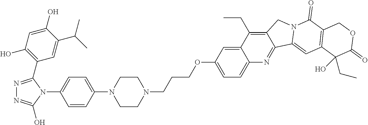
N1=C(C2=C(O)C=C(O)C(C(C)C)=C2)N(C2=CC=C(N3CCN(CCCOC4=CC=C5C(=C4)C(CC)=C4C(=N5)C5=CC6=C(C(=O)N5C4)COC(=O)C6(CC)O)CC3)C=C2)C(O)=N1
